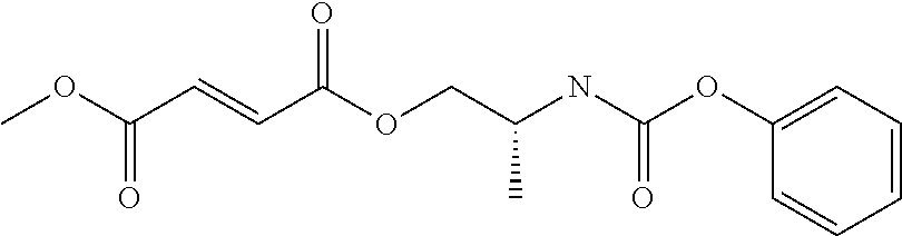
C1=CC=C(OC(NC(COC(C=CC(OC)=O)=O)C)=O)C=C1
